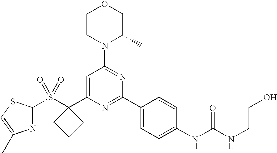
S(C1(C2=CC(N3C(C)COCC3)=NC(C3=CC=C(NC(NCCO)=O)C=C3)=N2)CCC1)(=O)(=O)C1=NC(C)=CS1
